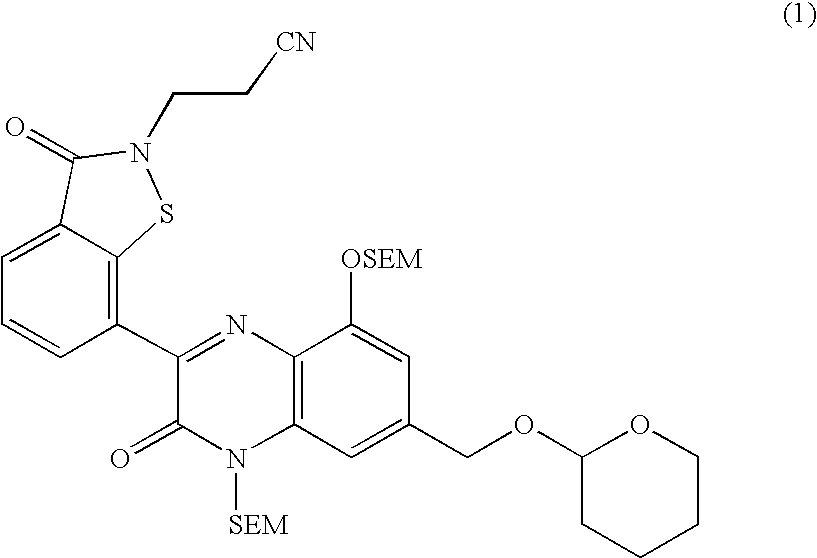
C1=C2C(=C(C3=NC4=C(N([SEM])C3=O)C=C(COC3OCCCC3)C=C4[OSEM])C=C1)SN(CC[CN])C2=O
